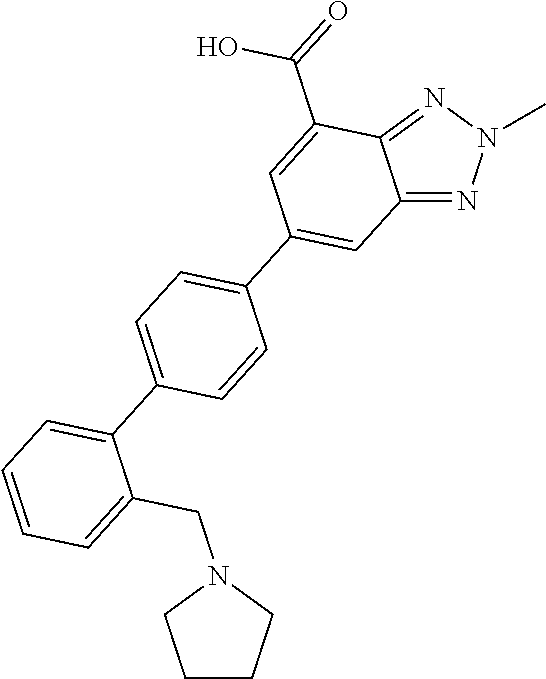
C12=NN(C)N=C1C(C(O)=O)=CC(C1=CC=C(C3=CC=CC=C3CN3CCCC3)C=C1)=C2
